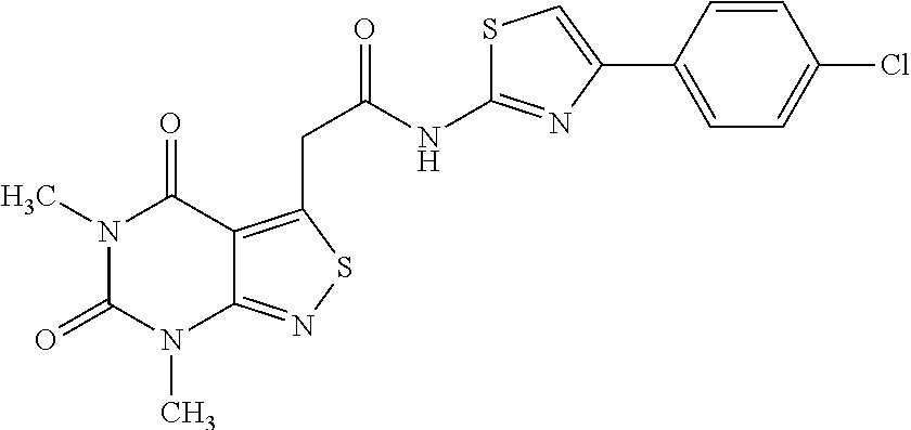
N1(C)C(=O)N(C)C2=NSC(CC(NC3=NC(C4=CC=C(Cl)C=C4)=CS3)=O)=C2C1=O
